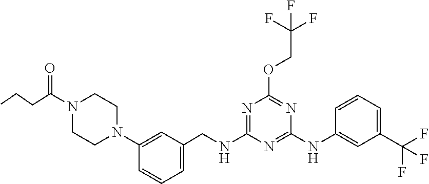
CCCC(N1CCN(C2=CC(CNC3=NC(OCC(F)(F)F)=NC(NC4=CC(C(F)(F)F)=CC=C4)=N3)=CC=C2)CC1)=O
